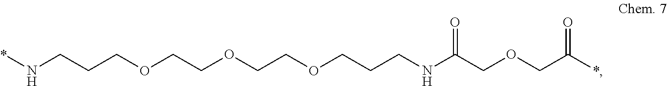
*NCCCOCCOCCOCCCNC(COCC(*)=O)=O
